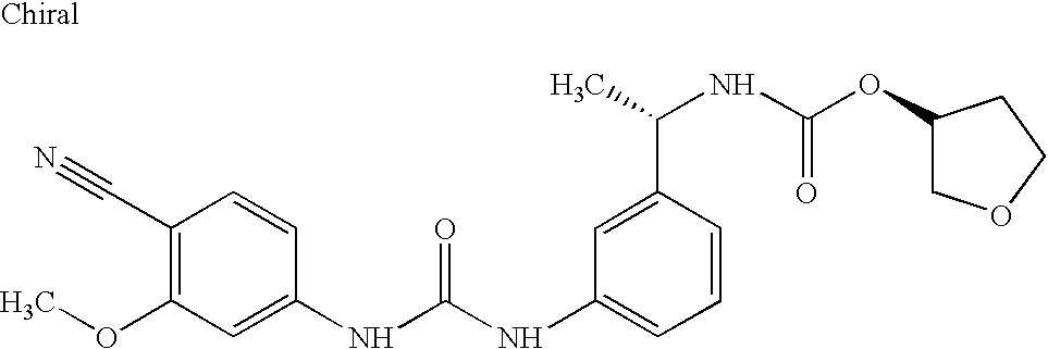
C1(C#N)=C(OC)C=C(NC(NC2=CC=CC(C(C)NC(OC3COCC3)=O)=C2)=O)C=C1
